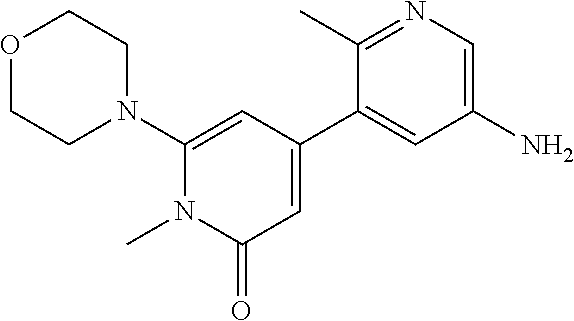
O1CCN(C2=CC(C3=CC(N)=CN=C3C)=CC(=O)N2C)CC1
